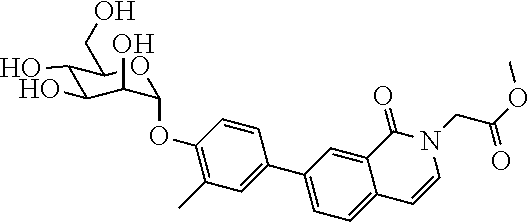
C1(O)C(O)C(O)C(OC2=C(C)C=C(C3=CC=C4C(=C3)C(=O)N(CC(=O)OC)C=C4)C=C2)OC1CO
